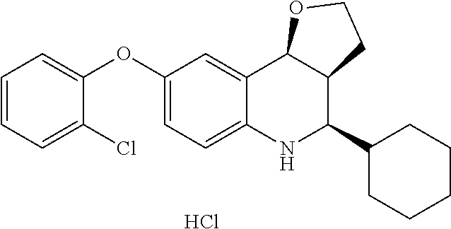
Cl.C12=CC(OC3=CC=CC=C3Cl)=CC=C1NC(C1CCCCC1)C1C2OCC1
